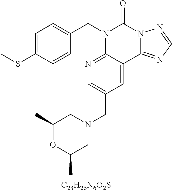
[C23H26N6O2S].C1=CC(CN2C3=NC=C(CN4CC(C)OC(C)C4)C=C3C3=NC=NN3C2=O)=CC=C1SC
